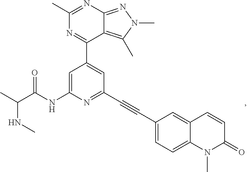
N(C(C)C(NC1=CC(C2=NC(C)=NC3=NN(C)C(C)=C23)=CC(C#CC2=CC=C3C(=C2)C=CC(=O)N3C)=N1)=O)C
